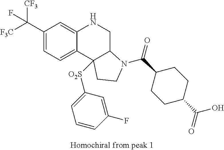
C1(C([CF3])([F3C])F)=CC=C2C(=C1)NCC1C2([O2S]C2=CC=CC(F)=C2)CCN1C(C1CCC(C(O)=O)CC1)=O
